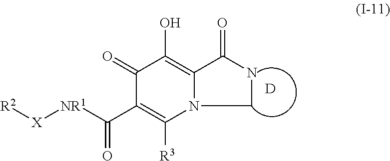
C1(=O)C(C([NR1][X][R2])=O)=C([R3])N2C(=C1O)C(=O)NC2.[D]
